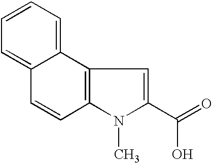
C1=C2C(=CC=C1)C1=C(C=C2)N(C)C(C(=O)O)=C1
